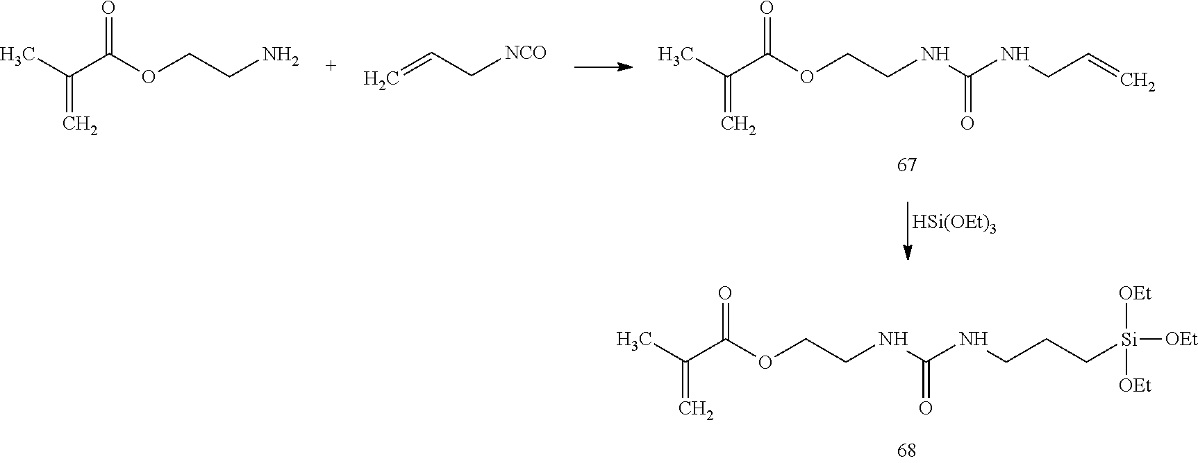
[HSi(OEt)3].CC(C(OCCNC(NCCC[Si]([OEt])([OEt])[OEt])=O)=O)=C.CC(C(OCCNC(NCC=C)=O)=O)=C.CC(C(OCCN)=O)=C.C=CC[NCO]
